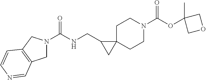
O=C(OC1(C)COC1)N1CCC2(CC1)C(CNC(=O)N1CC3=C(C1)C=CN=C3)C2
